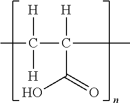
CC(C(C)([H])C(=O)O)([H])[H]
